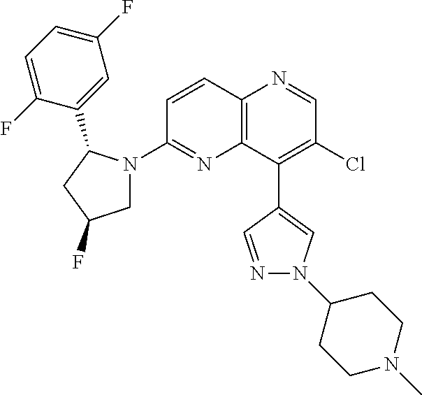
C12=C(C(C3=CN(C4CCN(C)CC4)N=C3)=C(Cl)C=N1)N=C(N1CC(F)CC1C1=CC(F)=CC=C1F)C=C2
